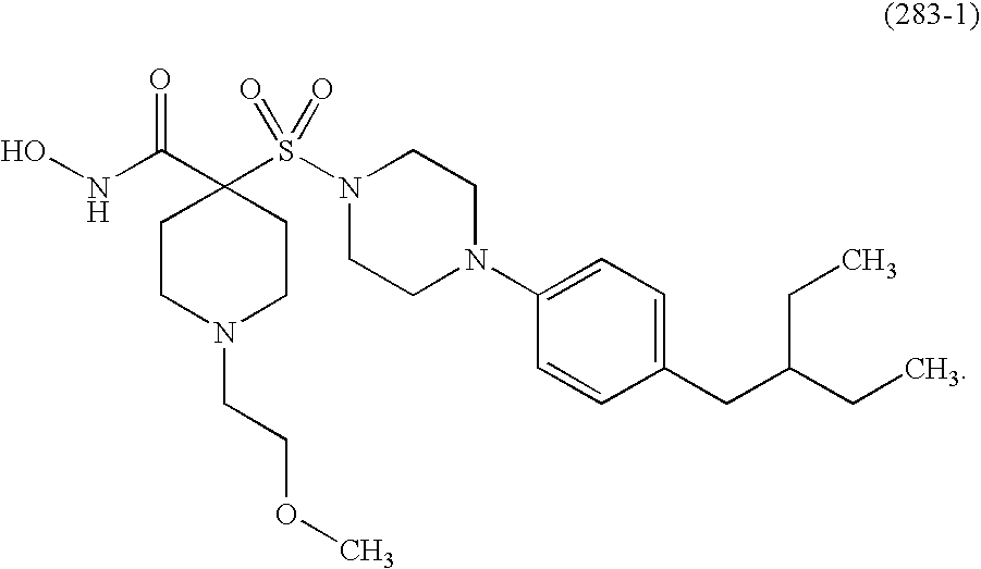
ONC(C1(S(N2CCN(C3=CC=C(CC(CC)CC)C=C3)CC2)(=O)=O)CCN(CCOC)CC1)=O
